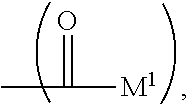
CC(=O)[M1]
